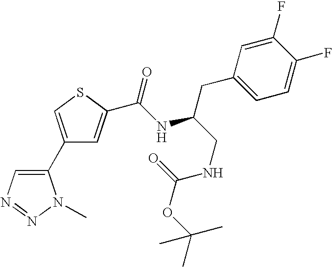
C1(C2=CSC(C(=O)NC(CNC(=O)OC(C)(C)C)CC3=CC=C(F)C(F)=C3)=C2)=CN=NN1C
